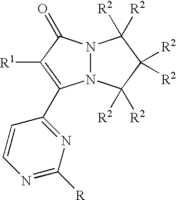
N12N(C([R2])([R2])C([R2])([R2])C1([R2])[R2])C(C1=NC([R])=NC=C1)=C([R1])C2=O
